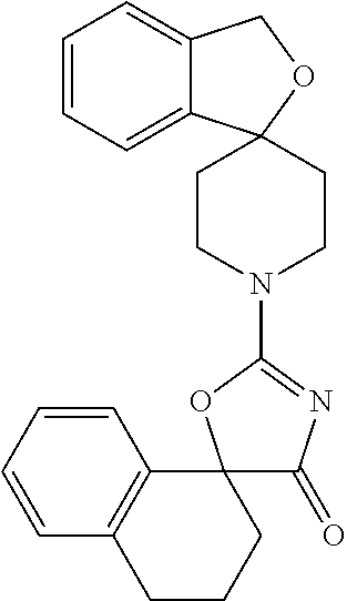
C1=CC=CC2=C1CCCC21C(=O)N=C(N2CCC3(CC2)C2=CC=CC=C2CO3)O1
